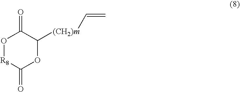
C1(=O)O[R8]C(=O)OC1[(CH2)m]C=C
